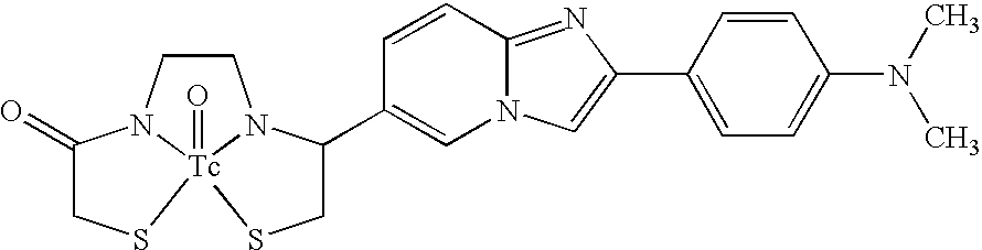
C1CN2[Tc]3(=O)(N1C(=O)CS3)SCC2C1=CN2C(=NC(C3=CC=C(N(C)C)C=C3)=C2)C=C1
